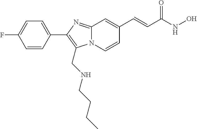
N12C(=NC(C3=CC=C(F)C=C3)=C1CNCCCC)C=C(C=CC(NO)=O)C=C2
